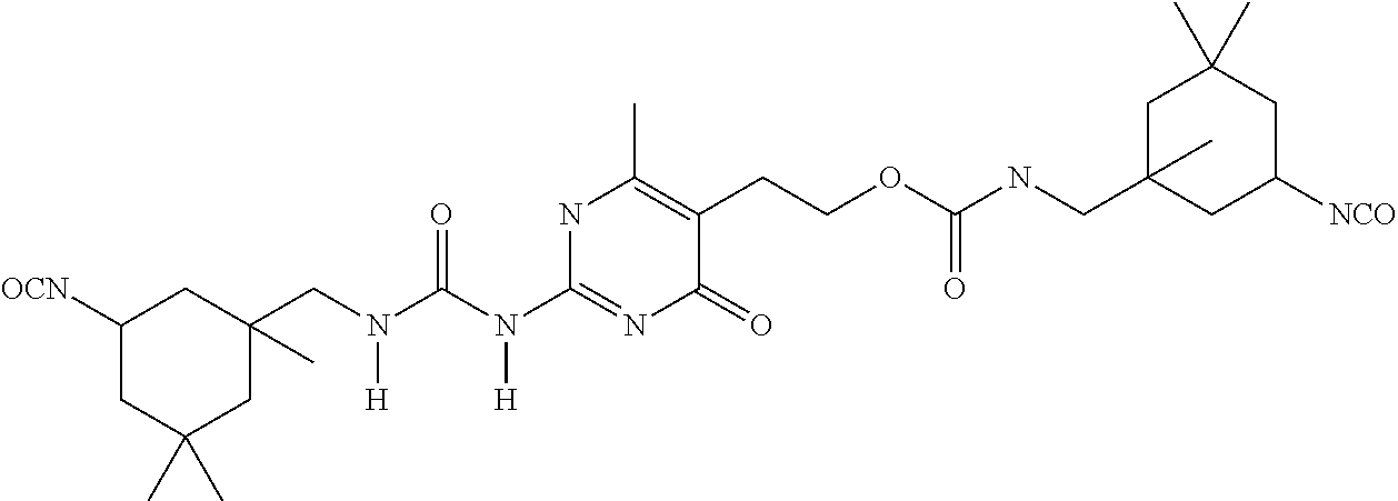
C1(CN(C(N(C2=NC(=O)C(CCOC(NCC3(C)CC([NCO])CC(C)(C)C3)=O)=C(C)N2)[H])=O)[H])(C)CC([OCN])CC(C)(C)C1
